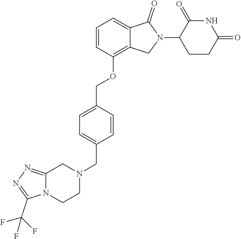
C1=CC(OCC2=CC=C(CN3CC4=NN=C(C(F)(F)F)N4CC3)C=C2)=C2C(=C1)C(=O)N(C1CCC(=O)NC1=O)C2
